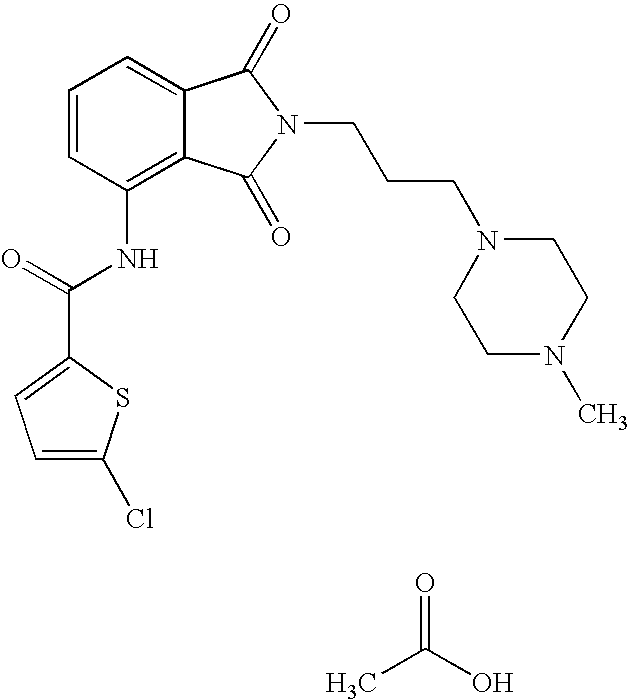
C1=C(Cl)SC(C(=O)NC2=C3C(=CC=C2)C(=O)N(CCCN2CCN(C)CC2)C3=O)=C1.CC(=O)O
